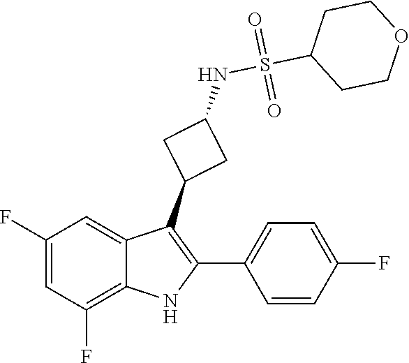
C1(F)=CC(F)=C2C(=C1)C(C1CC(NS(C3CCOCC3)(=O)=O)C1)=C(C1=CC=C(F)C=C1)N2
